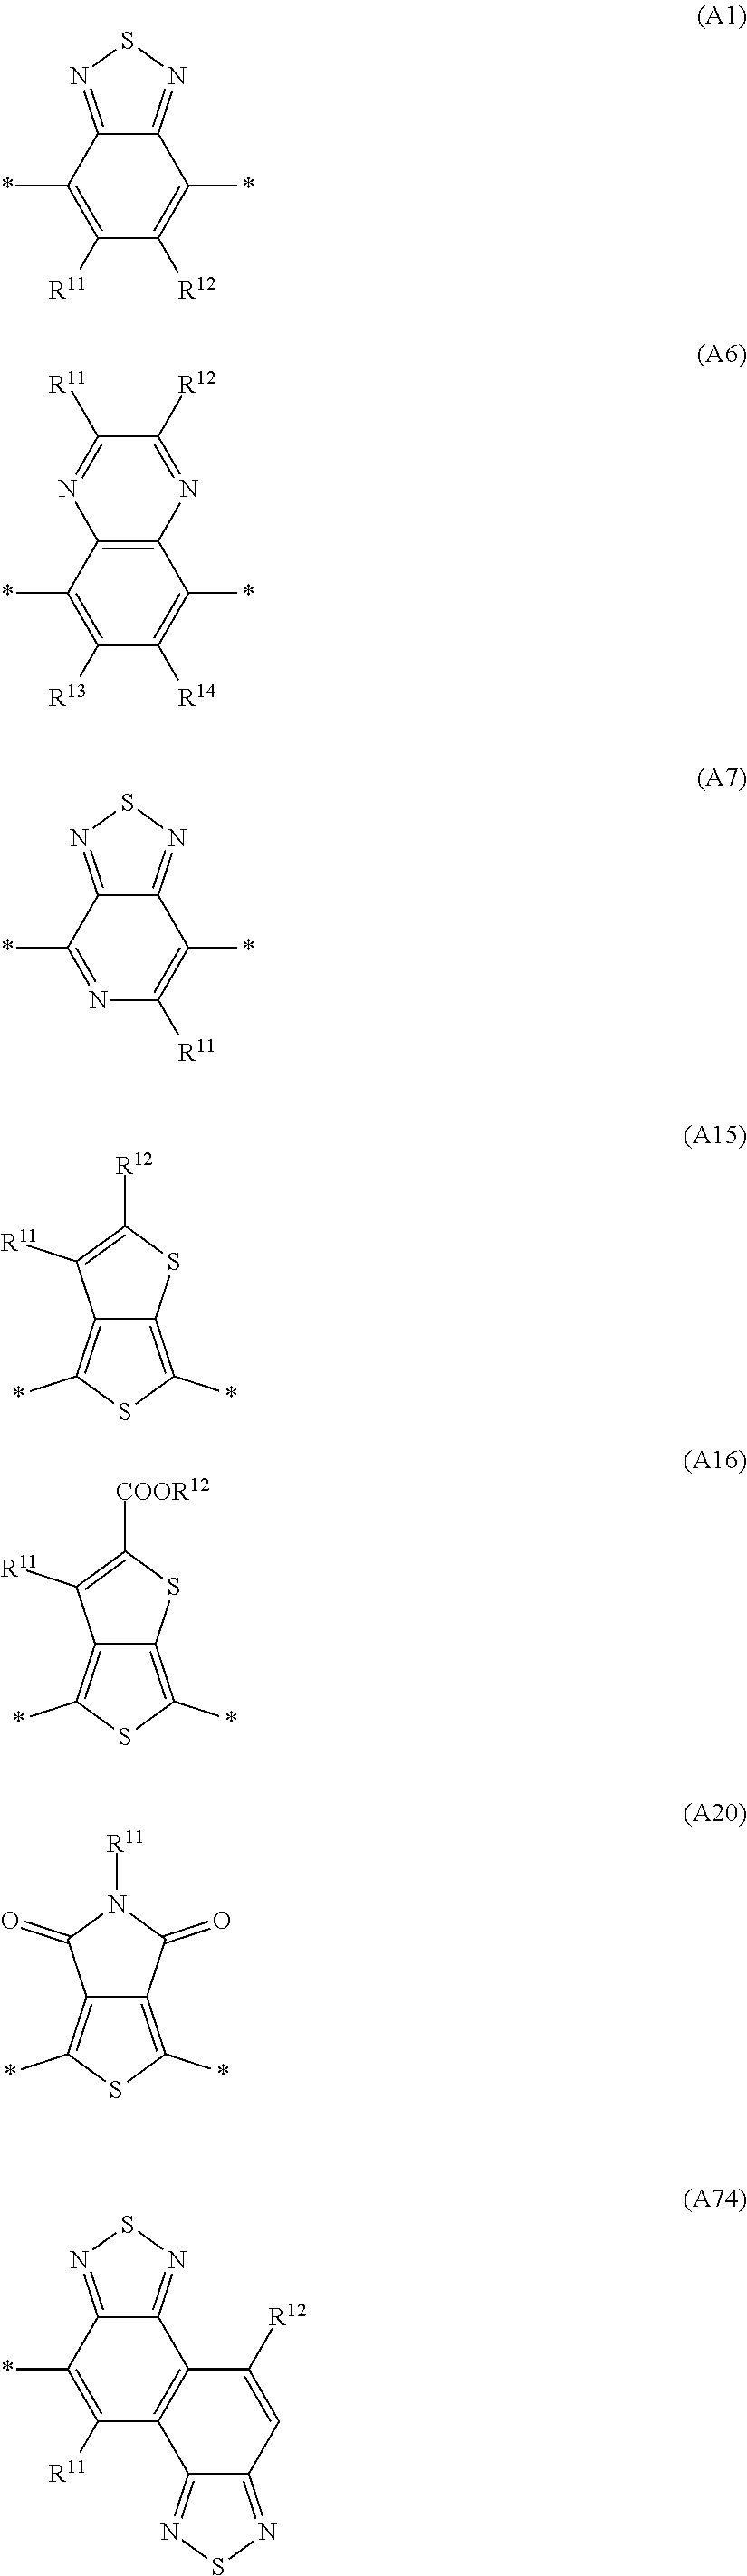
C12=NSN=C1C(*)=C([R11])C([R12])=C2*.C12=C(C(*)=C([R13])C([R14])=C1*)N=C([R11])C([R12])=N2.C12=NSN=C1C(*)=NC([R11])=C2*.C12=C(*)SC(*)=C1C([R11])=C([R12])S2.C12=C(*)SC(*)=C1C([R11])=C([COOR12])S2.C12=C(*)SC(*)=C1C(=O)N([R11])C2=O.C12=NSN=C1C(*)=C([R11])C1=C2C([R12])=CC2=NSN=C12
